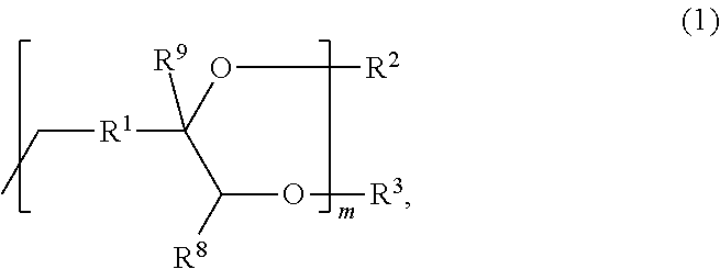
C([R1]C(O[R2])([R9])C([R8])O[R3])C
